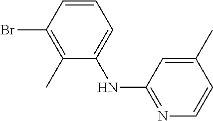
C1=CC(Br)=C(C)C(NC2=NC=CC(C)=C2)=C1
